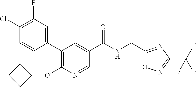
C1(F)=C(Cl)C=CC(C2=C(OC3CCC3)N=CC(C(NCC3=NC(C(F)(F)F)=NO3)=O)=C2)=C1
